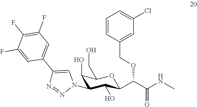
C1(O)C(N2N=NC(C3=CC(F)=C(F)C(F)=C3)=C2)C(O)C(C(C(NC)=O)OCC2=CC(Cl)=CC=C2)OC1CO
